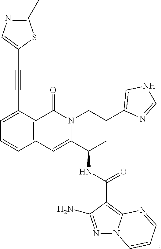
C1(C#CC2=CN=C(C)S2)=CC=CC2=C1C(=O)N(CCC1=CNC=N1)C(C(C)NC(C1=C3N(N=C1N)C=CC=N3)=O)=C2
